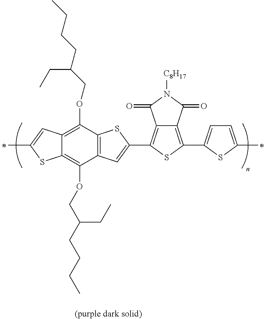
C12=C(OCC(CCCC)CC)C3=C(C(OCC(CC)CCCC)=C1C=C(C)S2)SC(C1=C2C(=C(C4=CC=C(C)S4)S1)C(=O)N([C8H17])C2=O)=C3
